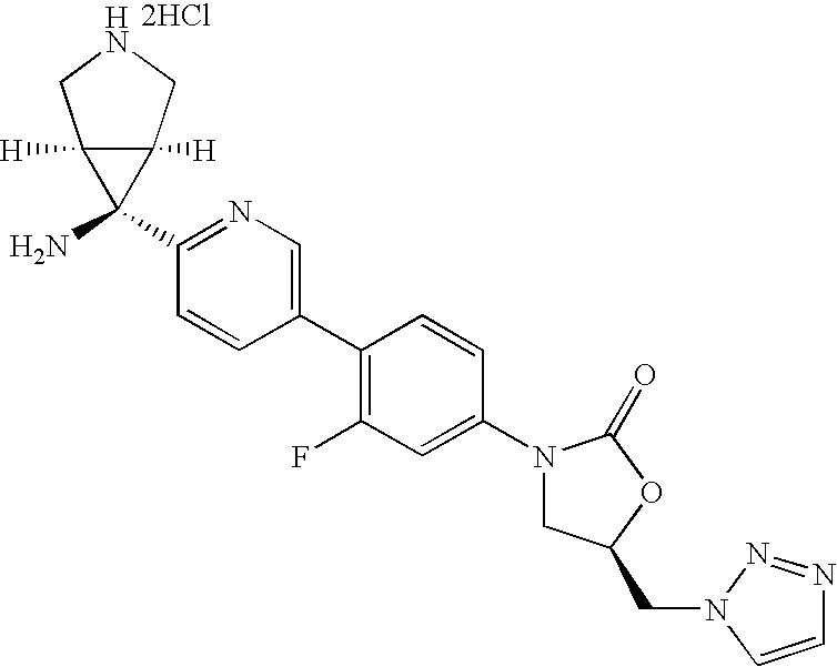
C1(N2CC(CN3C=CN=N3)OC2=O)=CC(F)=C(C2=CN=C(C3(N)C4([H])C3([H])CNC4)C=C2)C=C1.[2HCl]
